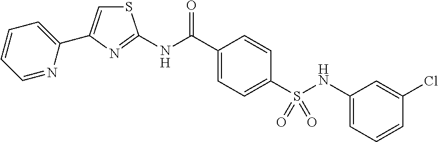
C1=CC(Cl)=CC(NS(C2=CC=C(C(NC3=NC(C4=CC=CC=N4)=CS3)=O)C=C2)(=O)=O)=C1
